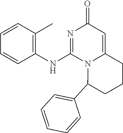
C1=CC=CC(C)=C1NC1=NC(=O)C=C2N1C(C1=CC=CC=C1)CCC2
